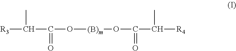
[R3]C(C(O[(B)m]OC(=O)C(C)[R4])=O)C
